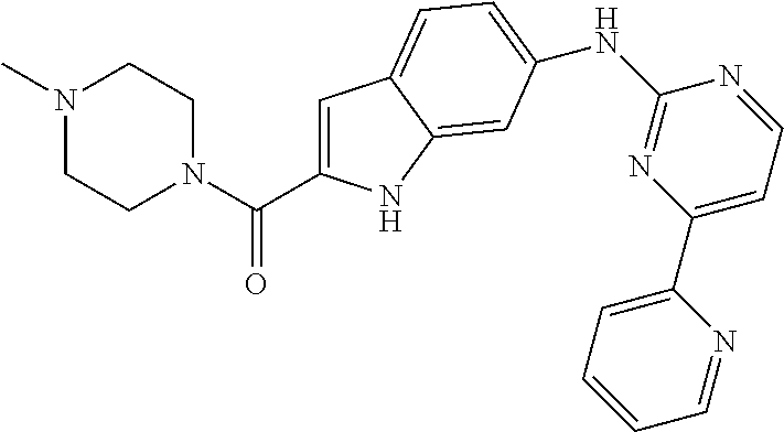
N1(C)CCN(C(=O)C2=CC3=CC=C(NC4=NC(C5=CC=CC=N5)=CC=N4)C=C3N2)CC1
